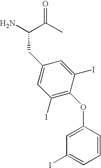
C(CC1=CC(I)=C(OC2=CC(I)=CC=C2)C(I)=C1)(N)C(C)=O
